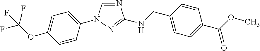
C1=C(OC(F)(F)F)C=CC(N2C=NC(NCC3=CC=C(C(OC)=O)C=C3)=N2)=C1
